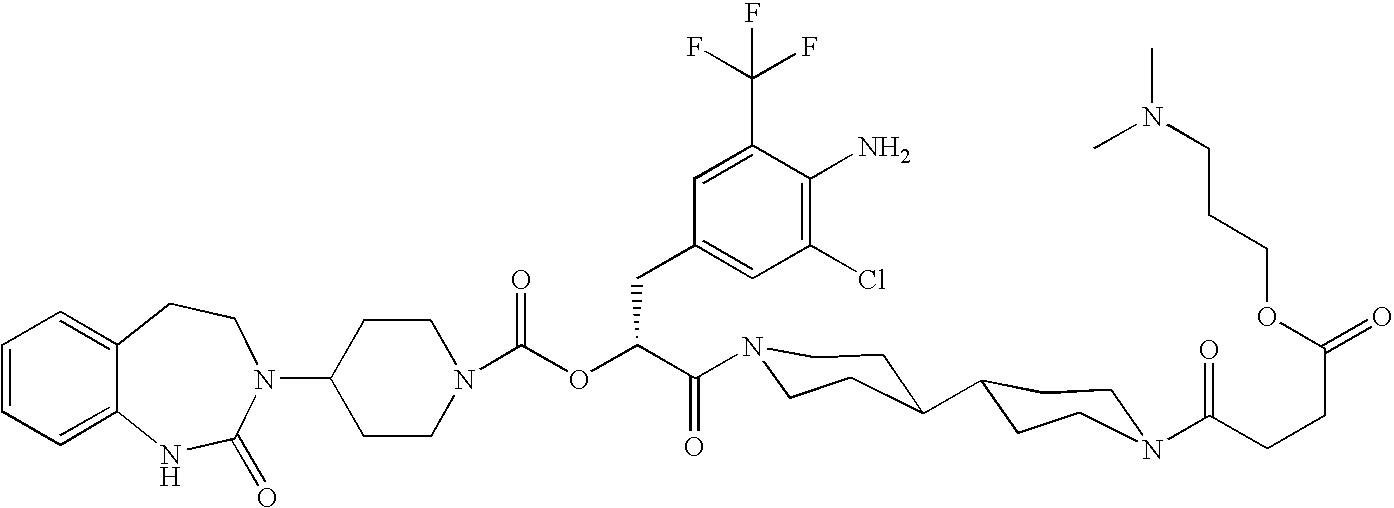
C12=CC=CC=C1NC(=O)N(C1CCN(C(OC(C(=O)N3CCC(C4CCN(C(CCC(=O)OCCCN(C)C)=O)CC4)CC3)CC3=CC(Cl)=C(N)C(C(F)(F)F)=C3)=O)CC1)CC2
